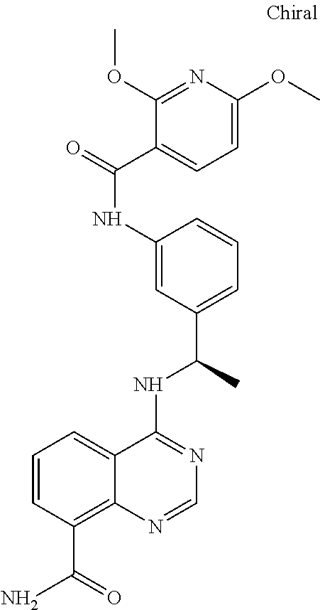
C1=CC(C(=O)N)=C2C(=C1)C(NC(C1=CC=CC(NC(=O)C3=CC=C(OC)N=C3OC)=C1)C)=NC=N2
